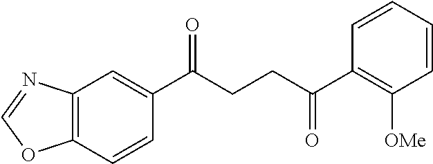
C12=C(C=CC(C(CCC(C3=C([OMe])C=CC=C3)=O)=O)=C1)OC=N2
